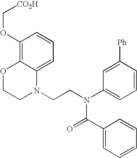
C1=C2C(=C(OC[CO2H])C=C1)OCCN2CCN(C1=CC=CC([Ph])=C1)C(=O)C1=CC=CC=C1
